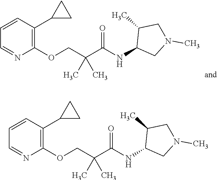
C1=NC(OCC(C)(C)C(=O)NC2CN(C)CC2C)=C(C2CC2)C=C1.C1=NC(OCC(C)(C)C(=O)NC2CN(C)CC2C)=C(C2CC2)C=C1
